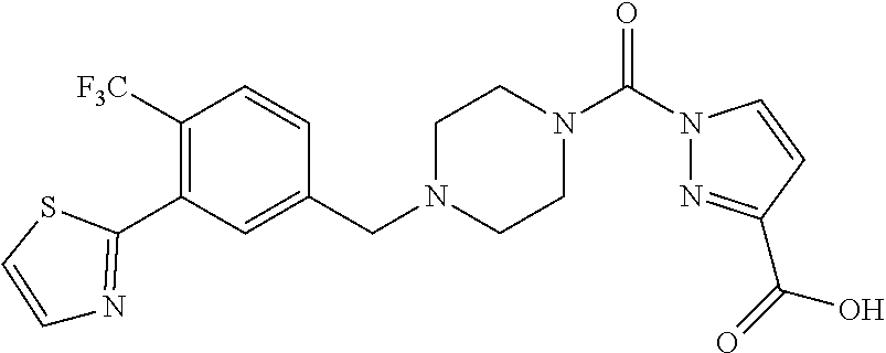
C1(C2=NC=CS2)=C([F3C])C=CC(CN2CCN(C(N3N=C(C(=O)O)C=C3)=O)CC2)=C1
